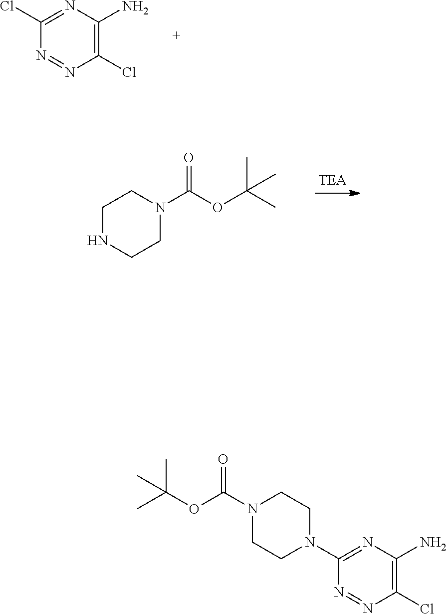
C1NCCN(C(OC(C)(C)C)=O)C1.C1(Cl)=C(N)N=C(Cl)N=N1.C1N(C2=NC(N)=C(Cl)N=N2)CCN(C(OC(C)(C)C)=O)C1
